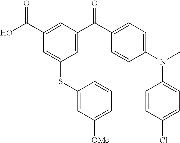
C1(C(O)=O)=CC(C(C2=CC=C(N(C)C3=CC=C(Cl)C=C3)C=C2)=O)=CC(SC2=CC([OMe])=CC=C2)=C1
